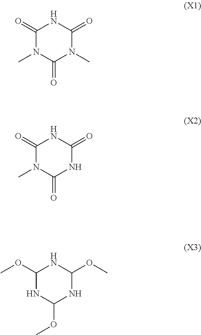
C1(=O)N(C)C(=O)N(C)C(=O)N1.C1(=O)N(C)C(=O)NC(=O)N1.C1(OC)NC(OC)NC(OC)N1
